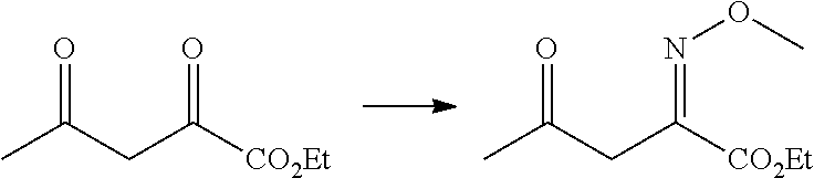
CC(CC([CO2Et])=O)=O.CC(CC([CO2Et])=NOC)=O
